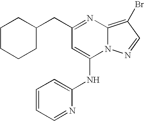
C(C1=NC2=C(Br)C=NN2C(NC2=CC=CC=N2)=C1)C1CCCCC1
